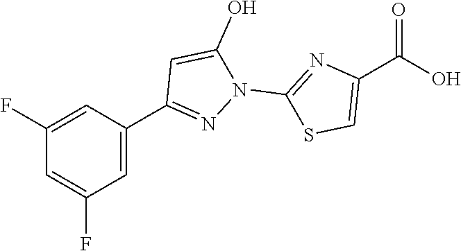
C1(C2=CC(F)=CC(F)=C2)=NN(C2=NC(C(=O)O)=CS2)C(O)=C1
